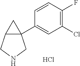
C1=CC(F)=C(Cl)C=C1C12C(C1)CNC2.Cl
